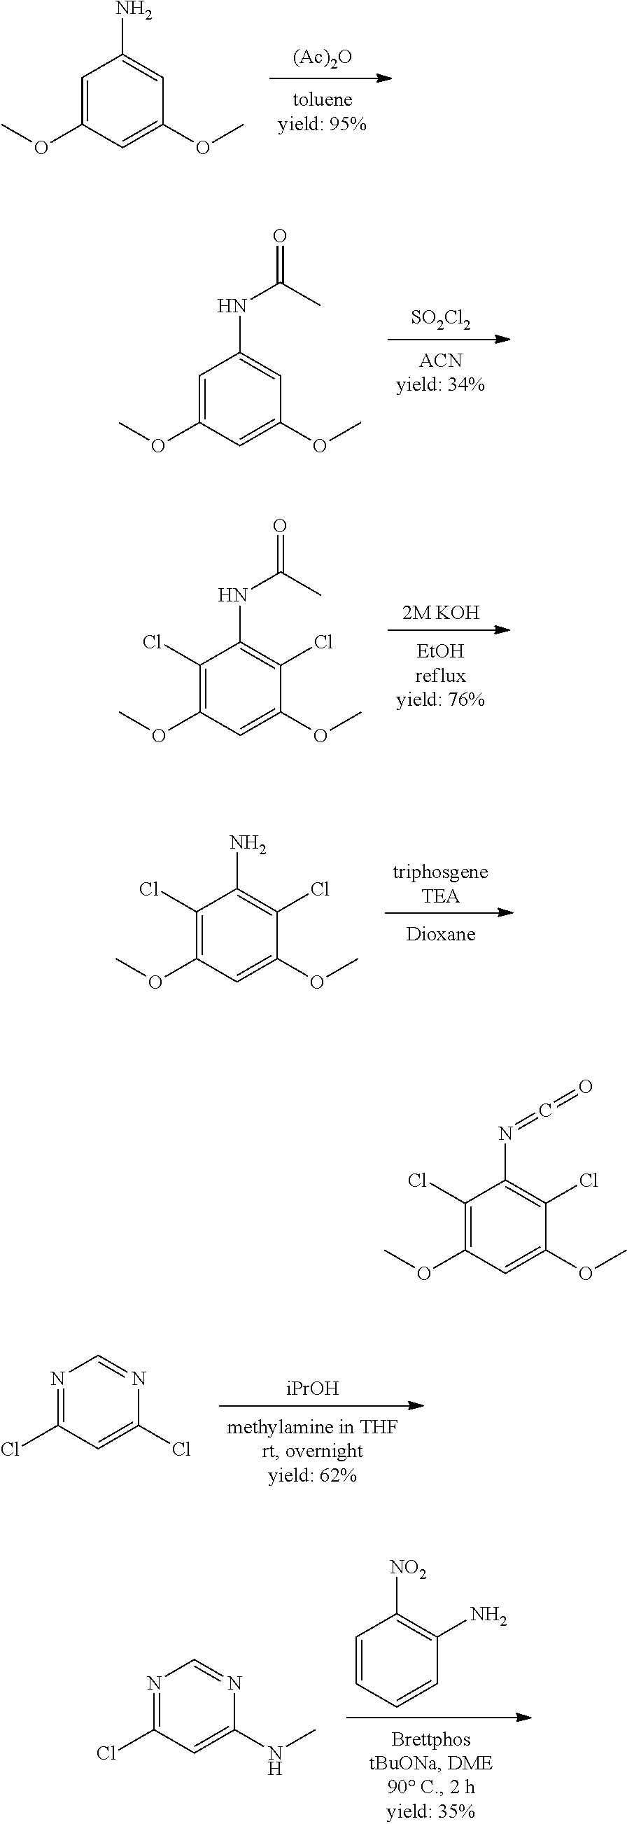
[(Ac)2O].C1=C(OC)C=C(OC)C=C1N.[triphosgeneTEA].C1(Cl)=C(OC)C=C(OC)C(Cl)=C1N.[iPrOH].N1=C(Cl)C=C(Cl)N=C1.[SO2Cl2].C1=C(OC)C=C(OC)C=C1NC(=O)C.C1=CC=CC(N)=C1[NO2].N1=C(Cl)C=C(NC)N=C1.[2M KOH].C1(Cl)=C(OC)C=C(OC)C(Cl)=C1NC(C)=O.C1(Cl)=C(OC)C=C(OC)C(Cl)=C1N=C=O
